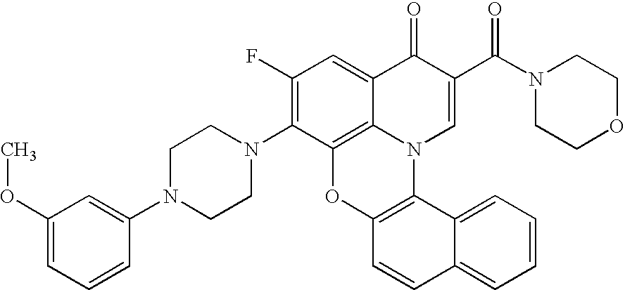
C1(N2CCN(C3=C(F)C=C4C5=C3OC3=C(N5C=C(C(N5CCOCC5)=O)C4=O)C4=CC=CC=C4C=C3)CC2)=CC(OC)=CC=C1
